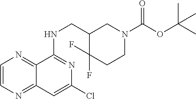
C1=CN=C2C(=N1)C(NCC1C(F)(F)CCN(C(OC(C)(C)C)=O)C1)=NC(Cl)=C2
